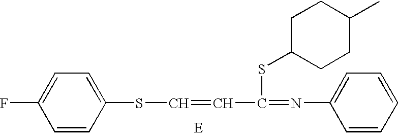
C1=CC(SC=CC(=NC2=CC=CC=C2)SC2CCC(C)CC2)=CC=C1F
